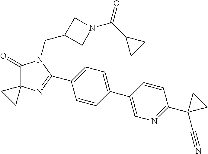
C1(=O)C2(N=C(C3=CC=C(C4=CN=C(C5(C#N)CC5)C=C4)C=C3)N1CC1CN(C(C3CC3)=O)C1)CC2
